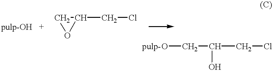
C1C(CCl)O1.OCC(CCl)O.[pulp-].[pulp-OH]
